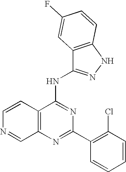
C12=C(N=C(C3=C(Cl)C=CC=C3)N=C1NC1=NNC3=C1C=C(F)C=C3)C=NC=C2
